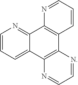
C1=CC=C2C(=N1)C1=C(C3=C2N=CC=N3)C=CC=N1
